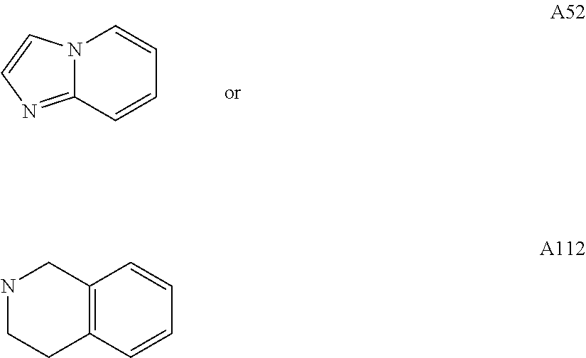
N12C(=NC=C1)C=CC=C2.N1CCC2=C(C1)C=CC=C2
